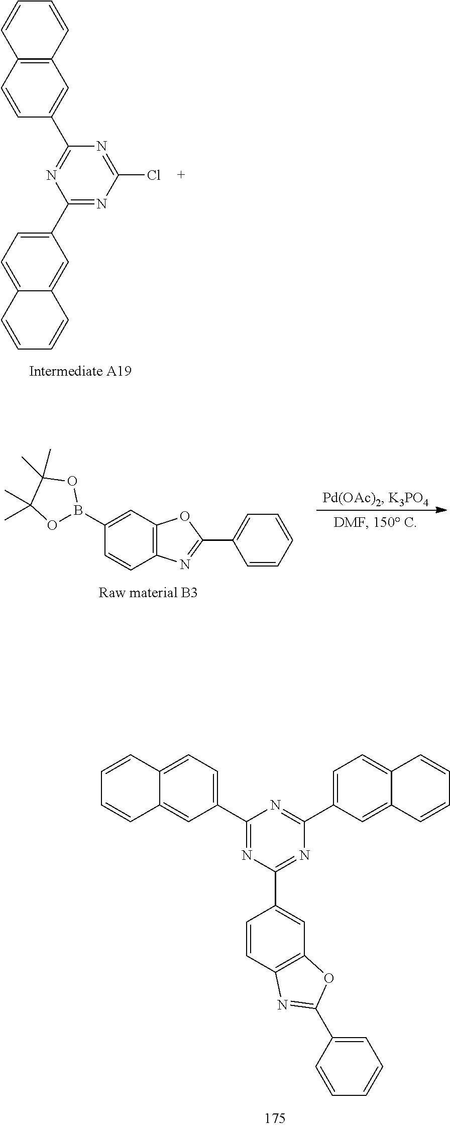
C12=C(C=C(B3OC(C)(C)C(C)(C)O3)C=C1)OC(C1=CC=CC=C1)=N2.C12=CC(C3=NC(Cl)=NC(C4=CC5=C(C=C4)C=CC=C5)=N3)=CC=C1C=CC=C2.C1=CC(C2=NC(C3=CC=C4C(=C3)C=CC=C4)=NC(C3=CC=C4C(=C3)C=CC=C4)=N2)=CC2=C1N=C(C1=CC=CC=C1)O2
